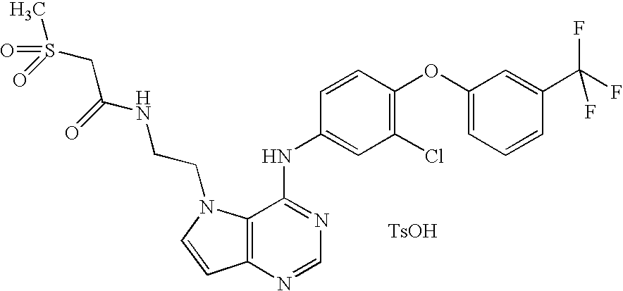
C12=C(N=CN=C1NC1=CC(Cl)=C(OC3=CC=CC(C(F)(F)F)=C3)C=C1)C=CN2CCNC(CS(C)(=O)=O)=O.[TsOH]
